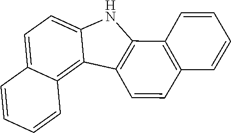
C12=C3C(=CC=C1NC1=C2C=CC2=C1C=CC=C2)C=CC=C3
